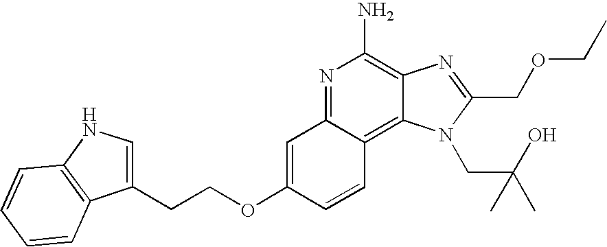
N1=C2C(=C3C(=C1N)N=C(COCC)N3CC(C)(O)C)C=CC(OCCC1=CNC3=C1C=CC=C3)=C2
